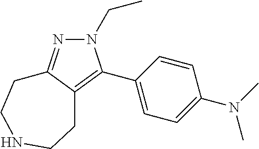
N1(CC)N=C2C(=C1C1=CC=C(N(C)C)C=C1)CCNCC2
